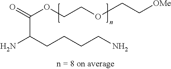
C(OCCOCC[OMe])(=O)C(CCCCN)N
